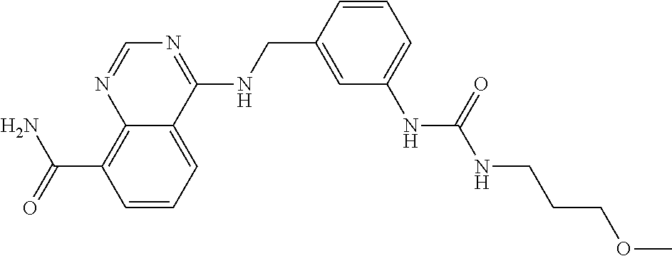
C(C1=C2N=CN=C(NCC3=CC(NC(NCCCOC)=O)=CC=C3)C2=CC=C1)(N)=O
